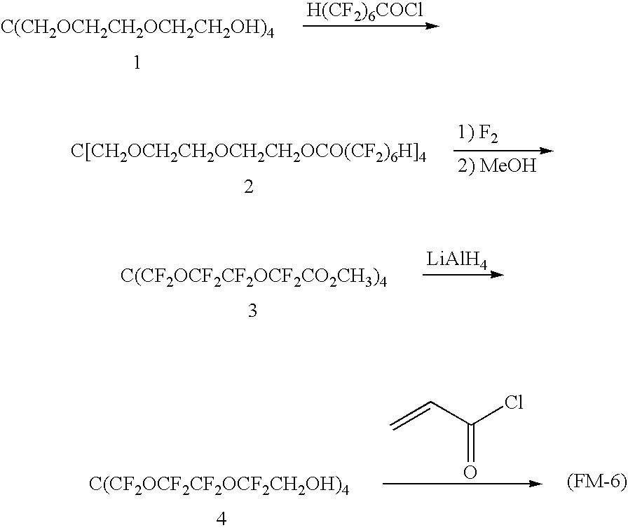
[C(CH2OCH2CH2OCH2CH2OH)4].[H(CF2)6COCl].[C[CH2OCH2CH2OCH2CH2OCO(CF2)6H]4].[C(CF2OCF2CF2OCF2CO2CH3)4].[LiAlH4].[C(CF2OCF2CF2OCF2CH2OH)4].C=CC(Cl)=O
